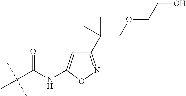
C(C(NC1=CC(C(COCCO)(C)C)=NO1)=O)(C)(C)C
